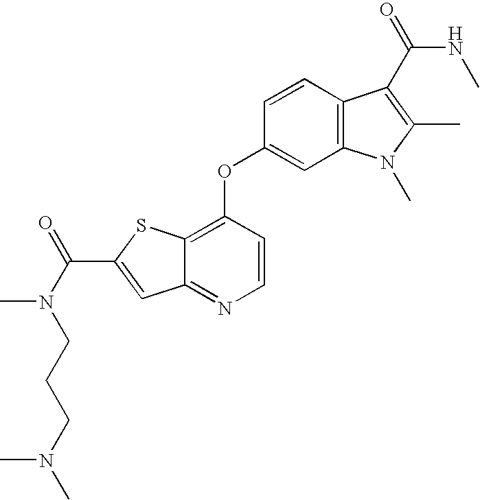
C1(OC2=C3C(=NC=C2)C=C(C(N(CCCN(C)C)C)=O)S3)=CC2=C(C=C1)C(C(NC)=O)=C(C)N2C
